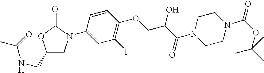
C1(CNC(=O)C)CN(C2=CC(F)=C(OCC(C(=O)N3CCN(C(OC(C)(C)C)=O)CC3)O)C=C2)C(=O)O1
